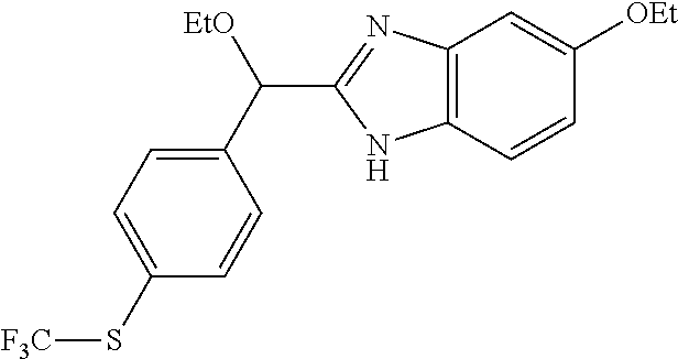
C1(S[F3C])=CC=C(C([EtO])C2=NC3=C(N2)C=CC([OEt])=C3)C=C1
